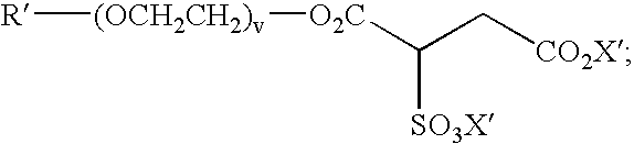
[R][(OCH2CH2)v][O2C]C(C[CO2X])[SO3X]
